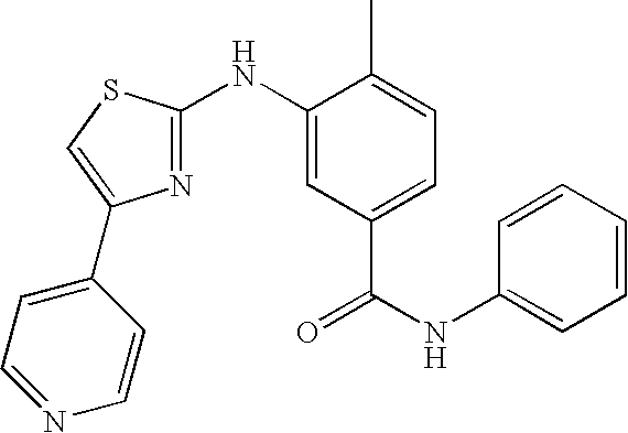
C1=CC=CC=C1NC(=O)C1=CC=C(C)C(NC2=NC(C3=CC=NC=C3)=CS2)=C1
